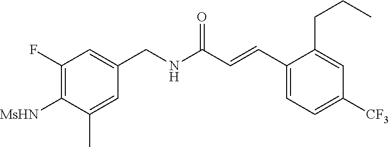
C1(F)=C([MsHN])C(C)=CC(CNC(C=CC2=CC=C([CF3])C=C2CCC)=O)=C1
